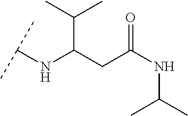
C(C(CC(NC(C)C)=O)NC(C)C)(C)C
